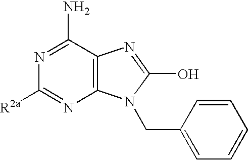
C12=C(C(N)=NC([R2a])=N1)N=C(O)N2CC1=CC=CC=C1
